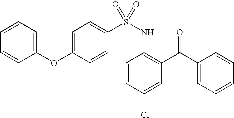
C1=C(OC2=CC=CC=C2)C=CC(S(NC2=C(C(C3=CC=CC=C3)=O)C=C(Cl)C=C2)(=O)=O)=C1
